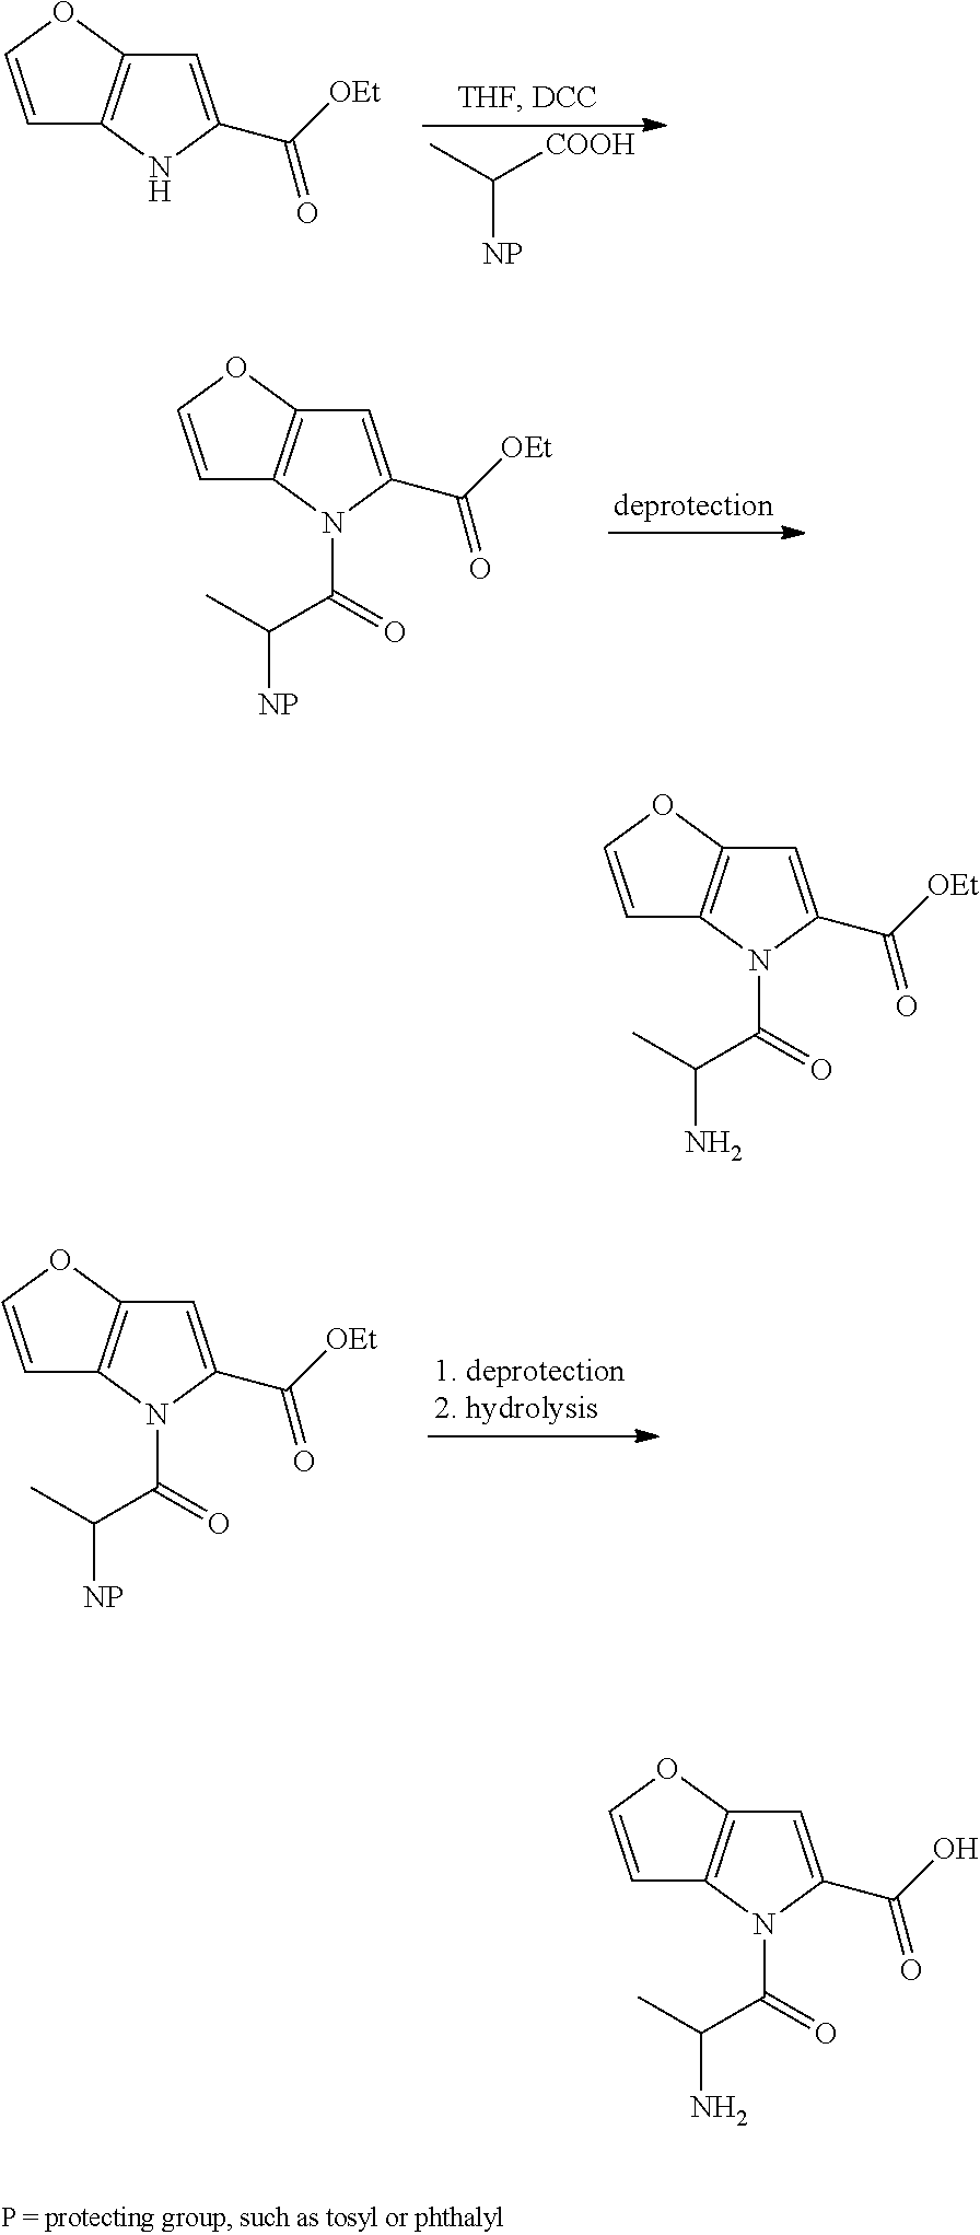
C1=COC2=C1NC(C([OEt])=O)=C2.[NP]C(C)[COOH].C1=COC2=C1N(C(=O)C(C)[NP])C(C([OEt])=O)=C2.C1=COC2=C1N(C(=O)C(C)[NP])C(C([OEt])=O)=C2.C1=COC2=C1N(C(=O)C(C)N)C(C([OEt])=O)=C2.C1=COC2=C1N(C(=O)C(C)N)C(C(O)=O)=C2
